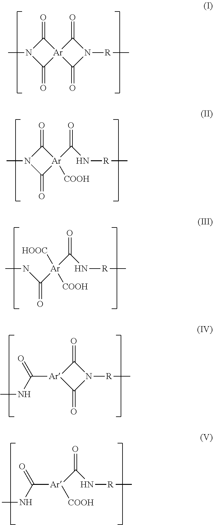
C1(=O)N(C)C(=O)[Ar]12C(=O)N([R]C)C2=O.C1(=O)N(C)C(=O)[Ar]1(C(N[R]C)=O)[COOH].[HOOC][Ar](C(N[R]C)=O)(C(NC)=O)[COOH].N(C)C([Ar]1C(=O)N([R]C)C1=O)=O.N(C)C([Ar](C(N[R]C)=O)[COOH])=O
